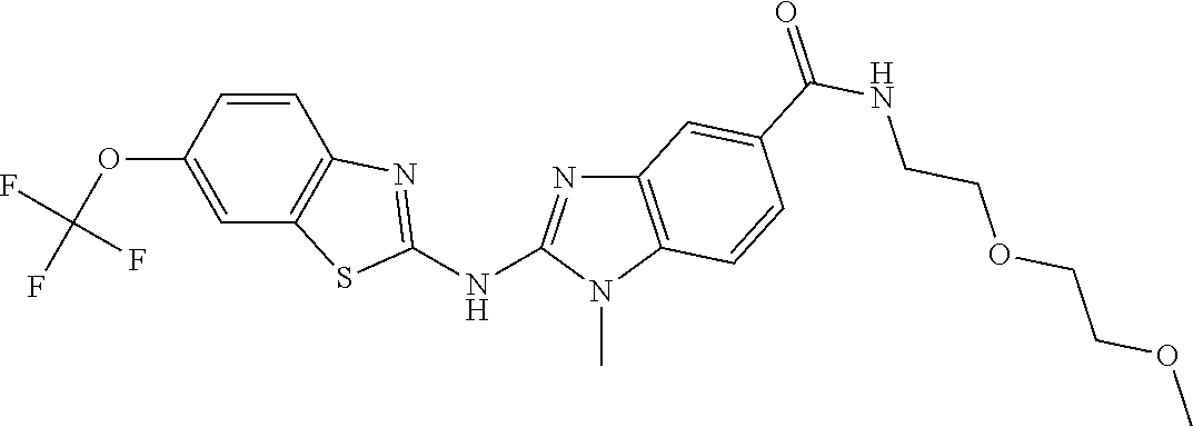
C1(OC(F)(F)F)=CC2=C(C=C1)N=C(NC1=NC3=C(N1C)C=CC(C(NCCOCCOC)=O)=C3)S2
